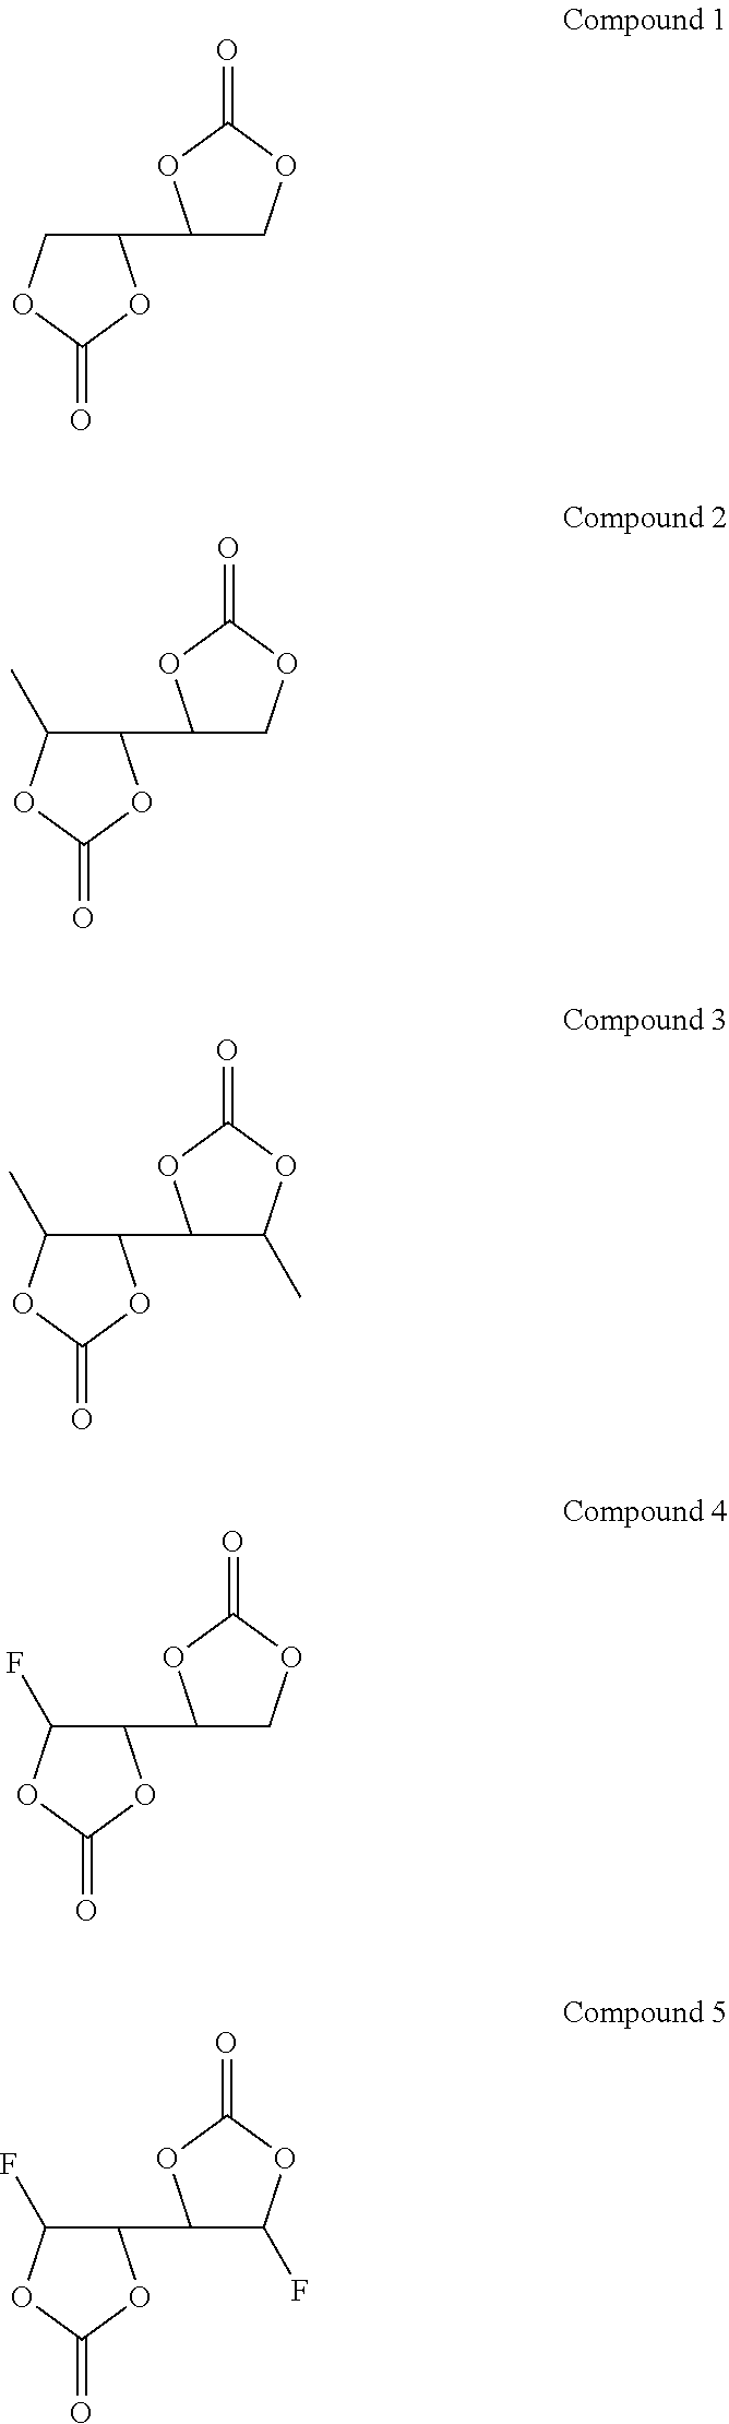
C1C(C2COC(=O)O2)OC(=O)O1.C1(C)C(C2COC(=O)O2)OC(=O)O1.C1(C)C(C2C(C)OC(=O)O2)OC(=O)O1.C1(F)C(C2COC(=O)O2)OC(=O)O1.C1(F)C(C2C(F)OC(=O)O2)OC(=O)O1
